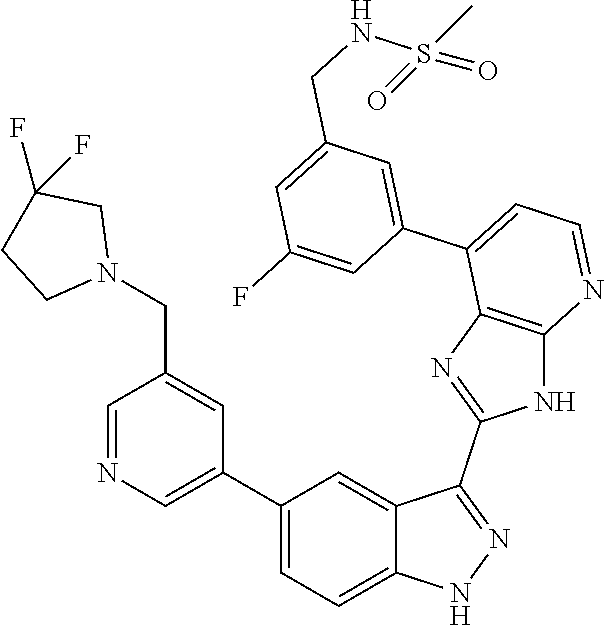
C1=NC=C(C2=CC=C3C(=C2)C(C2=NC4=C(N2)N=CC=C4C2=CC(CNS(=O)(C)=O)=CC(F)=C2)=NN3)C=C1CN1CC(F)(F)CC1
